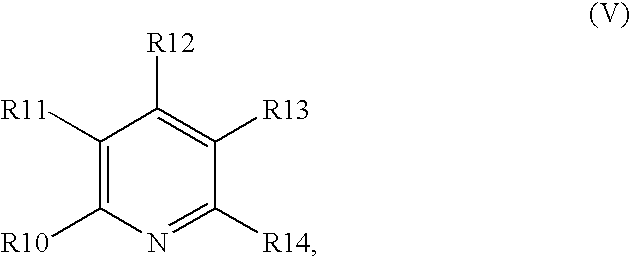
C1([R11])=C([R10])N=C([R14])C([R13])=C1[R12]
